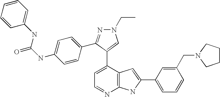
C1=C(C2=CN(CC)N=C2C2=CC=C(NC(=O)NC3=CC=CC=C3)C=C2)C2=C(N=C1)NC(C1=CC=CC(CN3CCCC3)=C1)=C2
